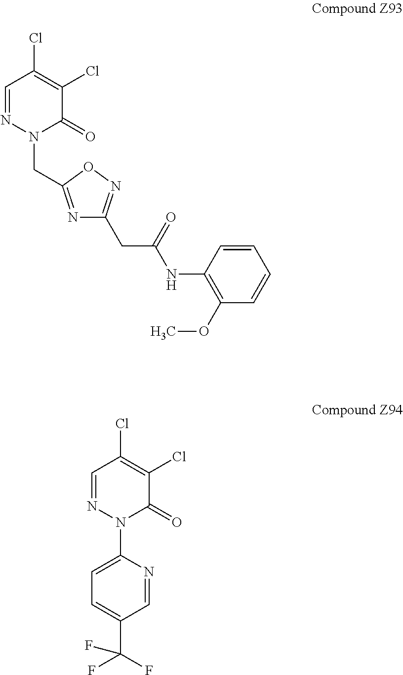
C1=NN(CC2=NC(CC(NC3=C(OC)C=CC=C3)=O)=NO2)C(=O)C(Cl)=C1Cl.C1=NN(C2=CC=C(C(F)(F)F)C=N2)C(=O)C(Cl)=C1Cl
